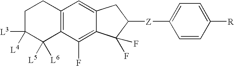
C1C([L3])([L4])C([L5])([L6])C2=C(C1)C=C1C(=C2F)C(F)(F)C([Z]C2=CC=C([R])C=C2)C1
